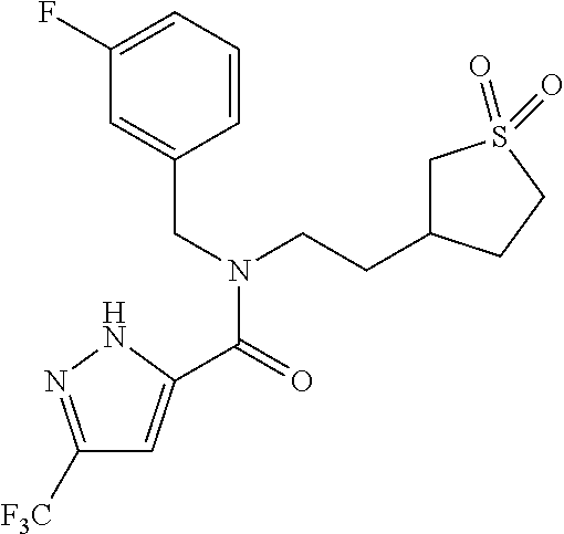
C1([F3C])=NNC(C(=O)N(CC2=CC(F)=CC=C2)CCC2CS(=O)(=O)CC2)=C1
